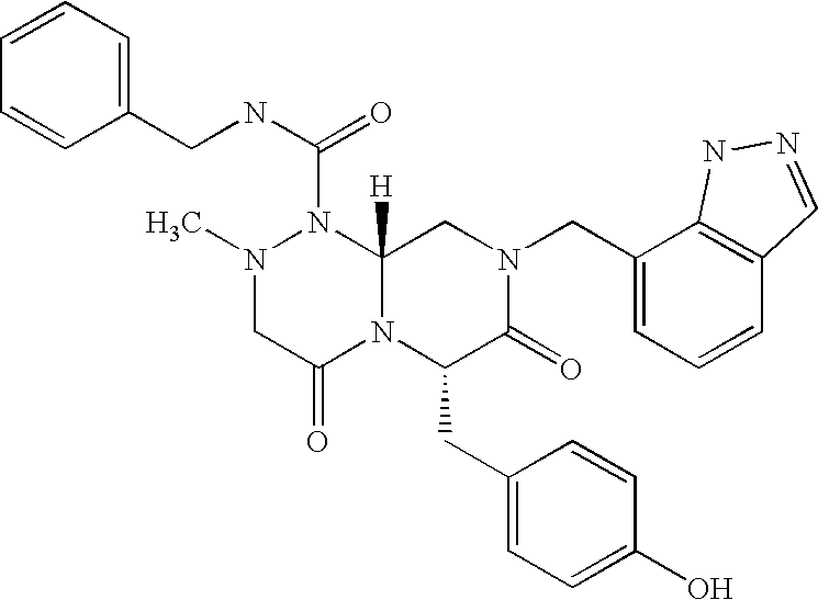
C12=C(C=CC=C1CN1CC3([H])N(C(NCC4=CC=CC=C4)=O)N(C)CC(=O)N3C(CC3=CC=C(O)C=C3)C1=O)C=NN2
